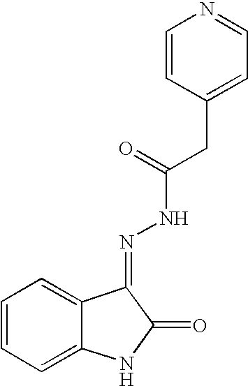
C1=CC=C2C(=C1)C(=NNC(CC1=CC=NC=C1)=O)C(=O)N2
